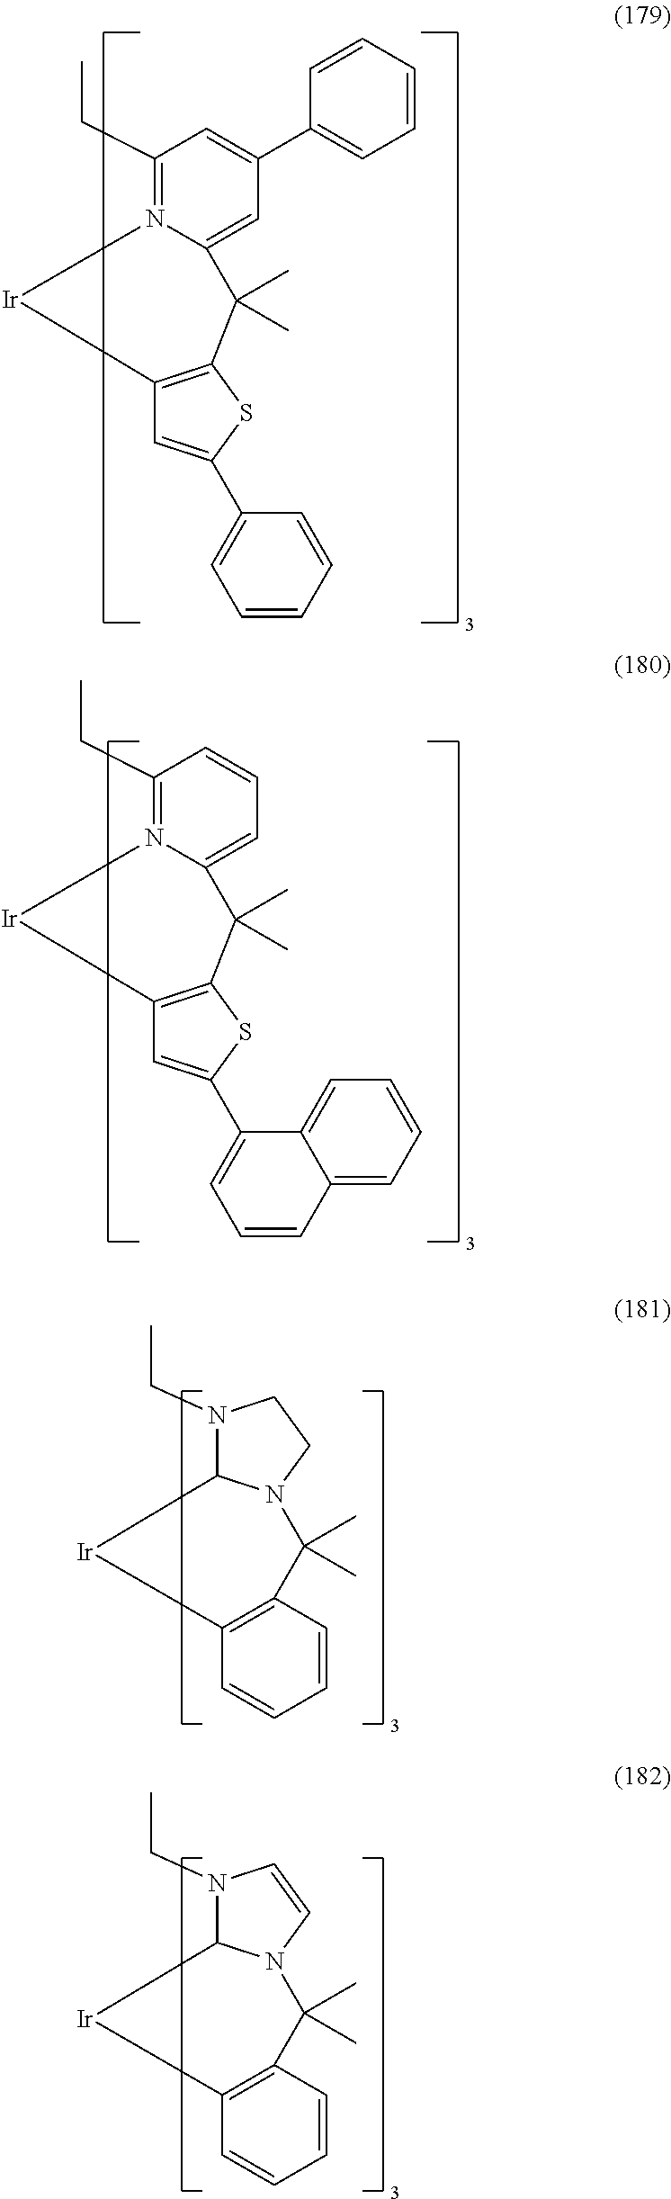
C1(CC)=N2C(=CC(C3=CC=CC=C3)=C1)C(C)(C)C1=C(C=C(C3=CC=CC=C3)S1)[Ir]2.C1(CC)=N2C(=CC=C1)C(C)(C)C1=C(C=C(C3=CC=CC4=CC=CC=C34)S1)[Ir]2.N1(CC)C2N(CC1)C(C)(C)C1=C(C=CC=C1)[Ir]2.N1(CC)C2N(C=C1)C(C)(C)C1=C(C=CC=C1)[Ir]2
